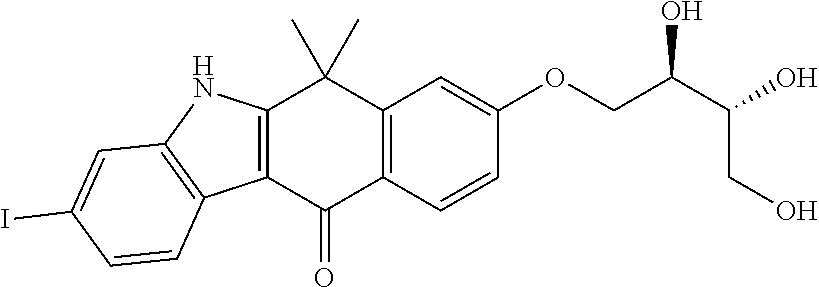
C12=C(C=CC(OCC(C(O)CO)O)=C1)C(=O)C1=C(C2(C)C)NC2=C1C=CC(I)=C2
